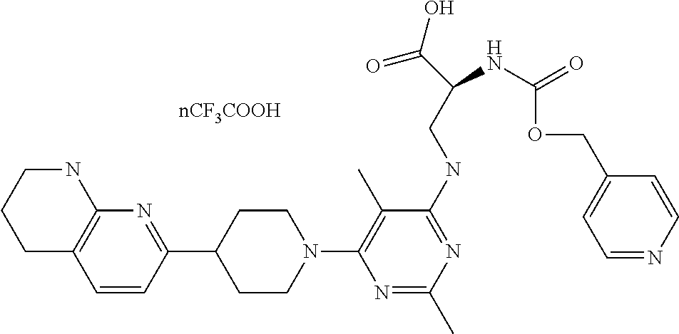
C1C2=C(NCC1)N=C(C1CCN(C3=C(C)C(NCC(C(=O)O)NC(OCC4=CC=NC=C4)=O)=NC(C)=N3)CC1)C=C2
